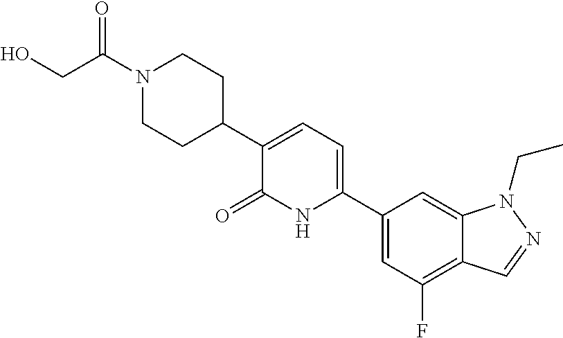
C1(C2=CC=C(C3CCN(C(CO)=O)CC3)C(=O)N2)=CC(F)=C2C(=C1)N(CC)N=C2
